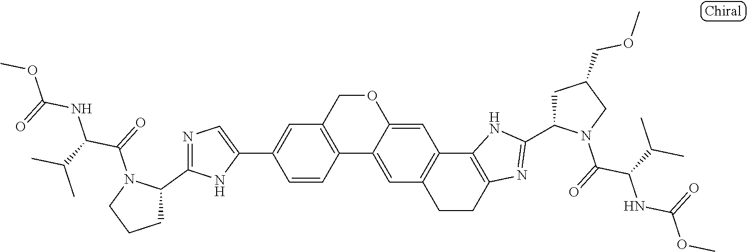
C12=C(COC3=CC4=C(C=C13)CCC1=C4NC(C3CC(COC)CN3C(=O)C(C(C)C)NC(OC)=O)=N1)C=C(C1=CN=C(C3N(C(=O)C(C(C)C)NC(OC)=O)CCC3)N1)C=C2
